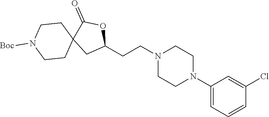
N1(CCC2OC(=O)C3(C2)CCN([Boc])CC3)CCN(C2=CC=CC(Cl)=C2)CC1
